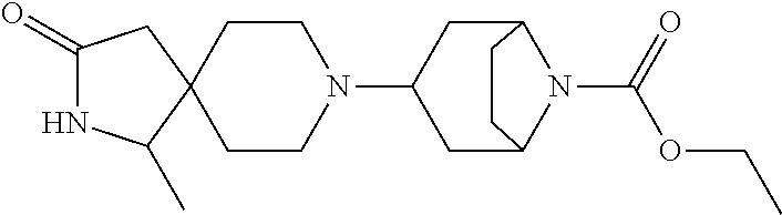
C1(=O)NC(C)C2(C1)CCN(C1CC3N(C(OCC)=O)C(C1)CC3)CC2
